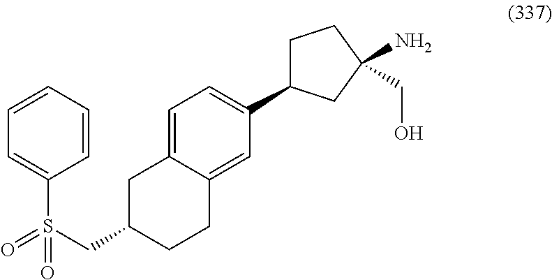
C1=CC=CC=C1S(CC1CCC2=CC(C3CCC(N)(CO)C3)=CC=C2C1)(=O)=O
